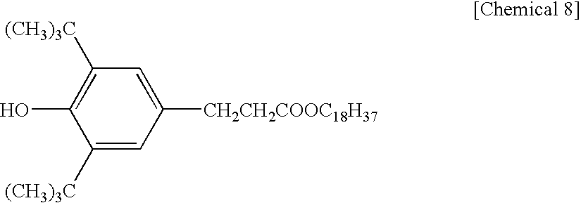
C1([(CH3)3C])=CC([CH2CH2COOC18H37])=CC([(CH3)3C])=C1O
